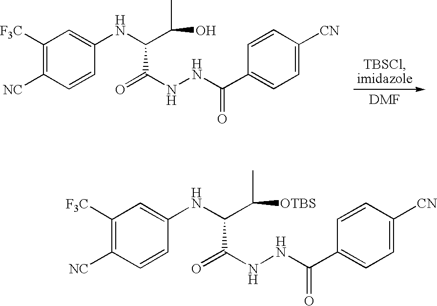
C1([F3C])=C([NC])C=CC(NC(C(O)C)C(=O)NNC(C2=CC=C([CN])C=C2)=O)=C1.C1([F3C])=C([NC])C=CC(NC(C([OTBS])C)C(=O)NNC(C2=CC=C([CN])C=C2)=O)=C1
